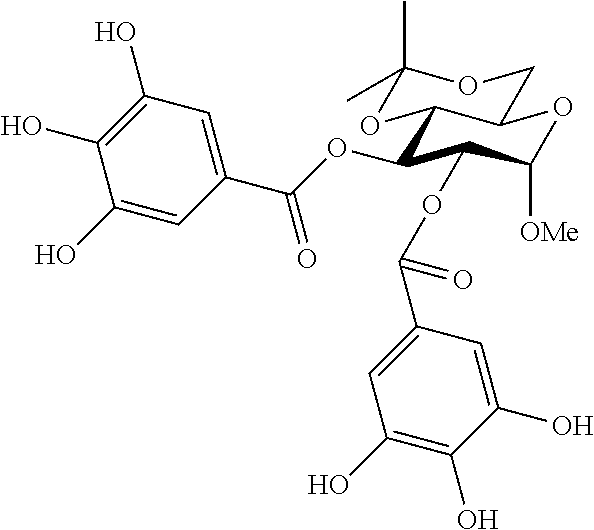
C1(OC(C2=CC(O)=C(O)C(O)=C2)=O)C(OC(C2=CC(O)=C(O)C(O)=C2)=O)C([OMe])OC2C1OC(C)(C)OC2
